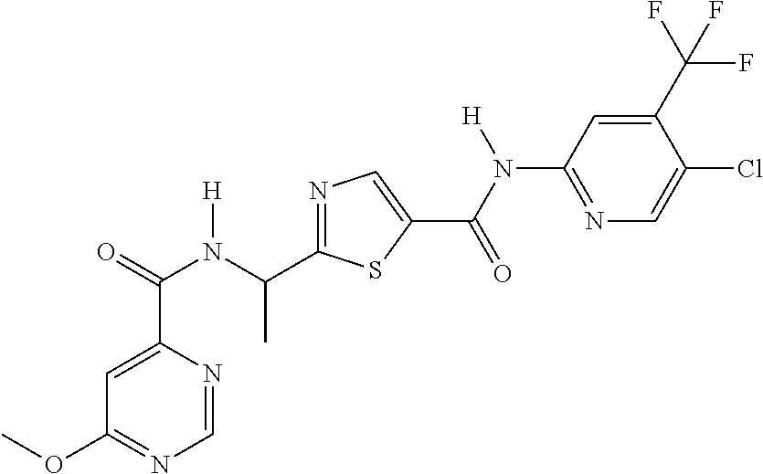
C1=C(C(N(C(C2=NC=C(C(=O)N(C3=NC=C(Cl)C(C(F)(F)F)=C3)[H])S2)C)[H])=O)N=CN=C1OC
